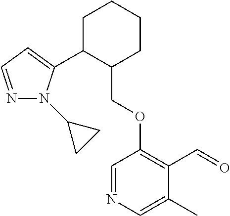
C1C(C2=CC=NN2C2CC2)C(COC2=C(C=O)C(C)=CN=C2)CCC1
